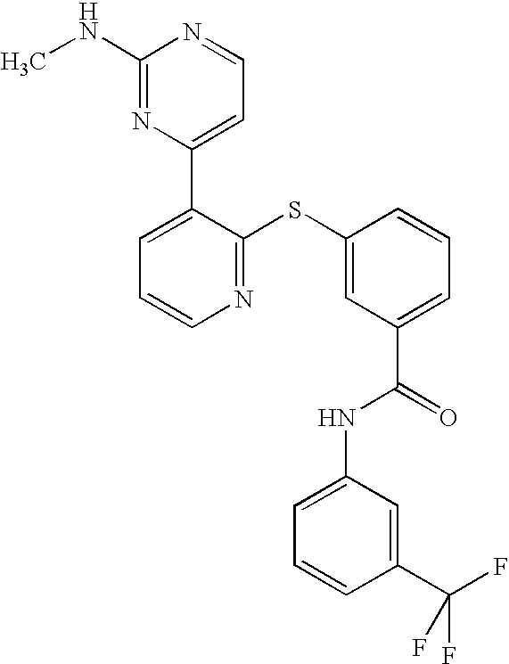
N1=C(SC2=CC(C(=O)NC3=CC=CC(C(F)(F)F)=C3)=CC=C2)C(C2=CC=NC(NC)=N2)=CC=C1
